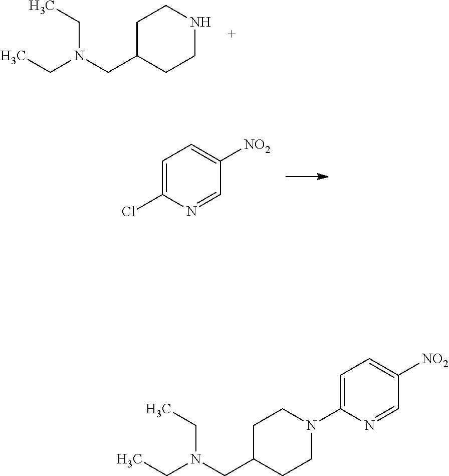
C1=C(N2CCC(CN(CC)CC)CC2)N=CC([NO2])=C1.N1CCC(CN(CC)CC)CC1.C1=C(Cl)N=CC([NO2])=C1
